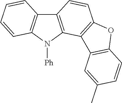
C12=C(N([Ph])C3=C1C=CC=C3)C1=C(C=C2)OC2=C1C=C(C)C=C2
